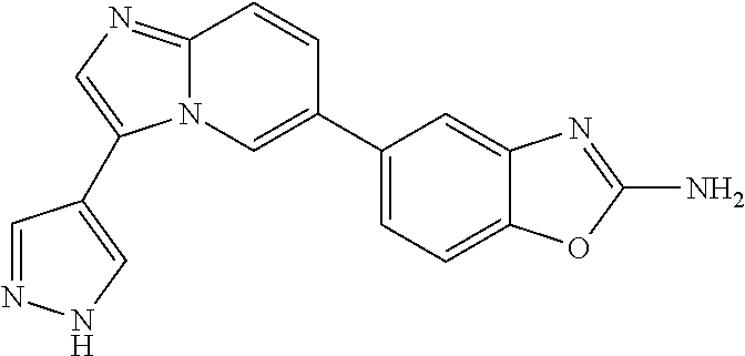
C12=NC=C(C3=CNN=C3)N1C=C(C1=CC=C3C(=C1)N=C(N)O3)C=C2
